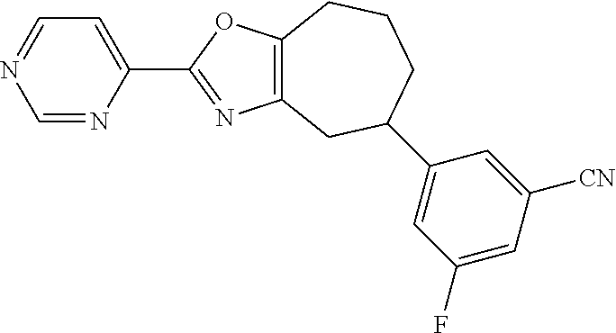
C1=NC(C2=NC3=C(O2)CCCC(C2=CC(F)=CC([CN])=C2)C3)=CC=N1
